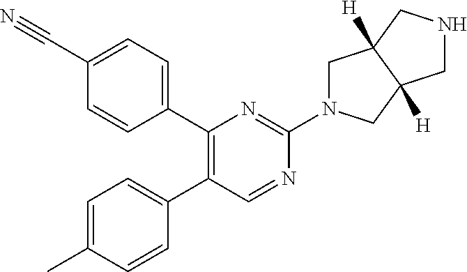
C1(C2=C(C3=CC=C(C)C=C3)C=NC(N3CC4([H])C([H])(C3)CNC4)=N2)=CC=C(C#N)C=C1
